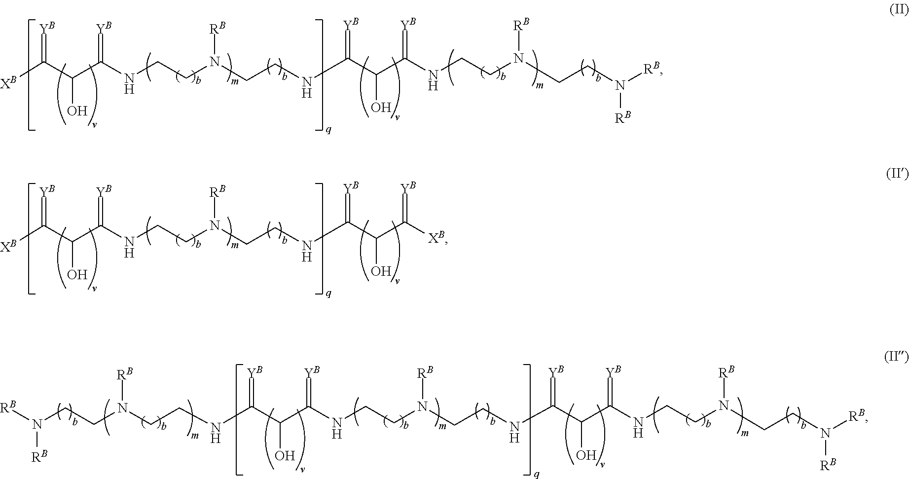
[XB]C(C(C(NCCN(CCNC(C(C(NCCN(CCN([RB])[RB])[RB])=[YB])O)=[YB])[RB])=[YB])O)=[YB].N(C(C(C(NCCN(CCNC(C(C(NCCN(CCN([RB])[RB])[RB])=[YB])O)=[YB])[RB])=[YB])O)=[YB])CCN([RB])CCN([RB])[RB].[XB]C(C(C(NCCN(CCNC(C(C([XB])=[YB])O)=[YB])[RB])=[YB])O)=[YB]
